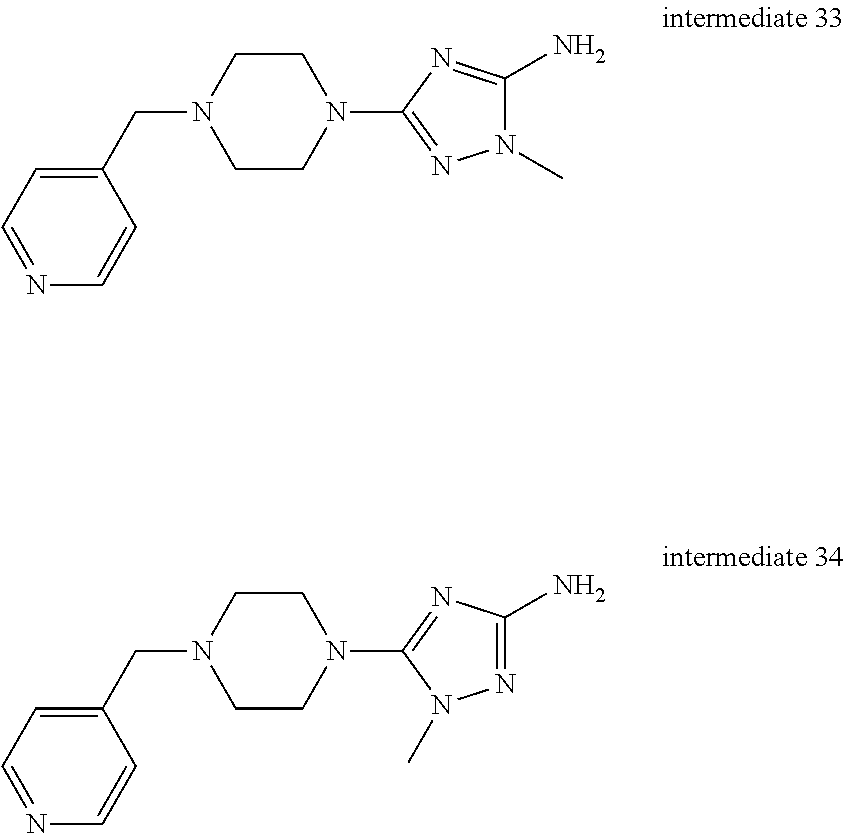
C(N1CCN(C2=NN(C)C(N)=N2)CC1)C1=CC=NC=C1.C(N1CCN(C2=NC(N)=NN2C)CC1)C1=CC=NC=C1
